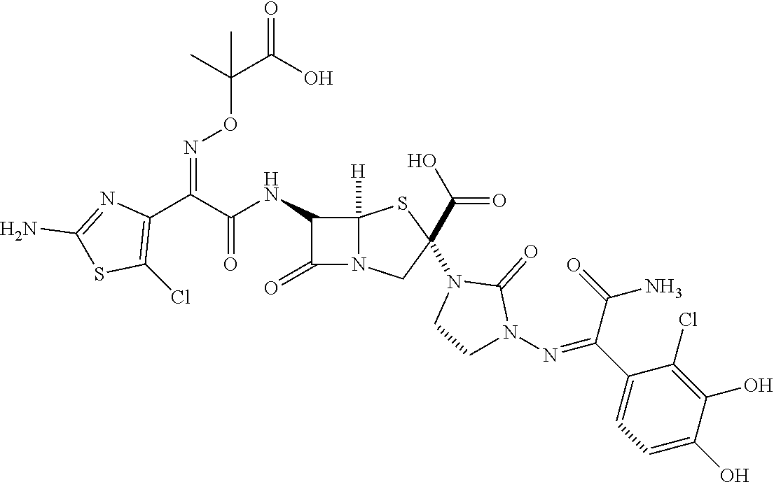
C(=O)(NC1C(=O)N2C1([H])SC(N1CCN(N=C(C3=CC=C(O)C(O)=C3Cl)C(N)=O)C1=O)(C(O)=O)C2)C(C1=C(Cl)SC(N)=N1)=NOC(C(O)=O)(C)C
